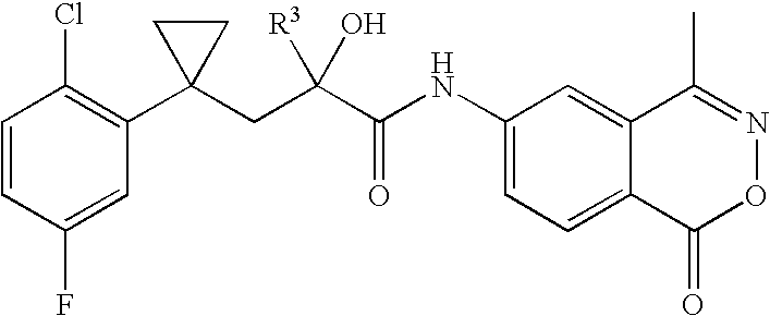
C1=CC(F)=CC(C2(CC(C(NC3=CC=C4C(=C3)C(C)=NOC4=O)=O)([R3])O)CC2)=C1Cl
